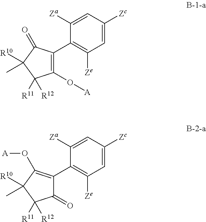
C1=C([Za])C(C2=C(O[A])C([R11])([R12])C([R10])(C)C2=O)=C([Ze])C=C1[Zc].C1=C([Za])C(C2=C(O[A])C([R10])(C)C([R11])([R12])C2=O)=C([Ze])C=C1[Zc]
